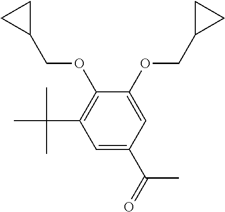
C1=C(C(=O)C)C=C(OCC2CC2)C(OCC2CC2)=C1C(C)(C)C
